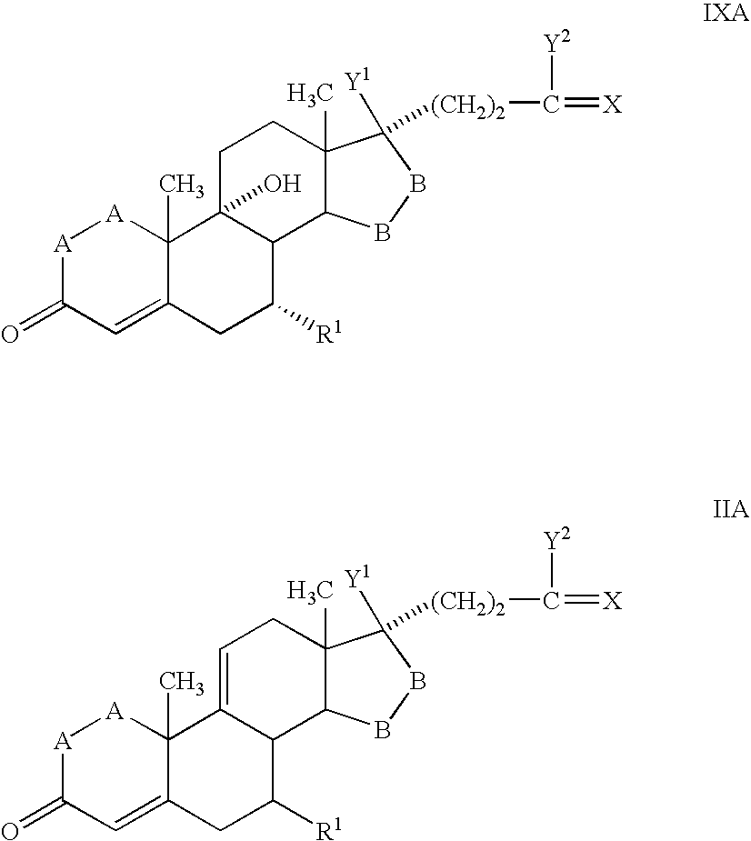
[A]1C(=O)C=C2C(C)([A]1)C1(O)C(C([R1])C2)C2C(C)(CC1)C([Y1])([(CH2)2]C(=[X])[Y2])BB2.[A]1C(=O)C=C2C(C)([A]1)C1=CCC3(C)C(C1C([R1])C2)BBC3([Y1])[(CH2)2]C(=[X])[Y2]
